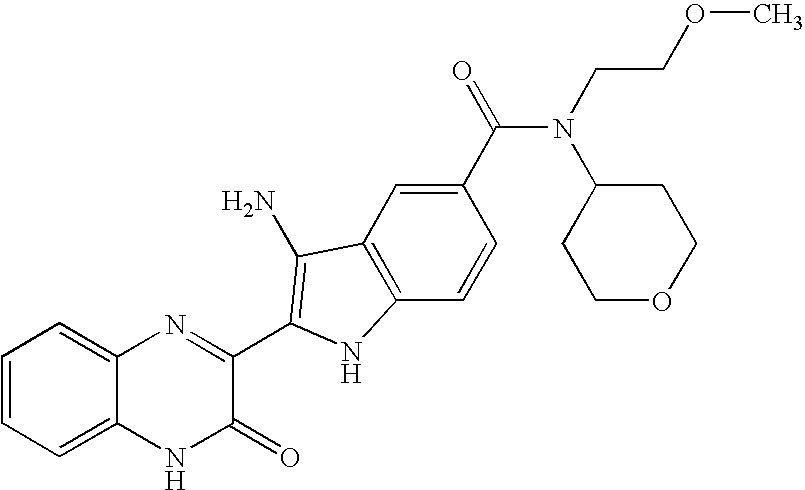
C1=C2C(=CC=C1)N=C(C1=C(N)C3=C(C=CC(C(N(CCOC)C4CCOCC4)=O)=C3)N1)C(=O)N2
